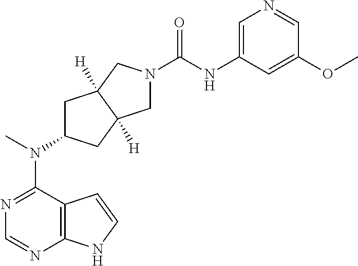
N1=C(N(C2CC3([H])C([H])(C2)CN(C(NC2=CN=CC(OC)=C2)=O)C3)C)C2=C(N=C1)NC=C2
